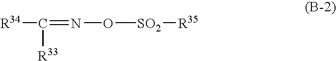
[R34]C([R33])=NO[SO2][R35]
